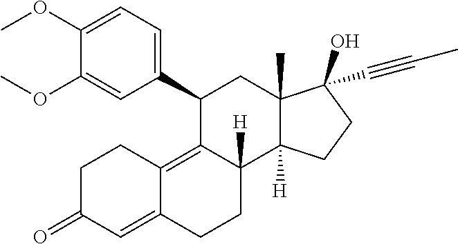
C1(OC)=CC=C(C2C3=C4C(=CC(=O)CC4)CCC3([H])C3([H])C(C)(C2)C(O)(C#CC)CC3)C=C1OC
